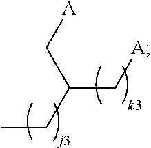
CCC(C[A])C[A]
